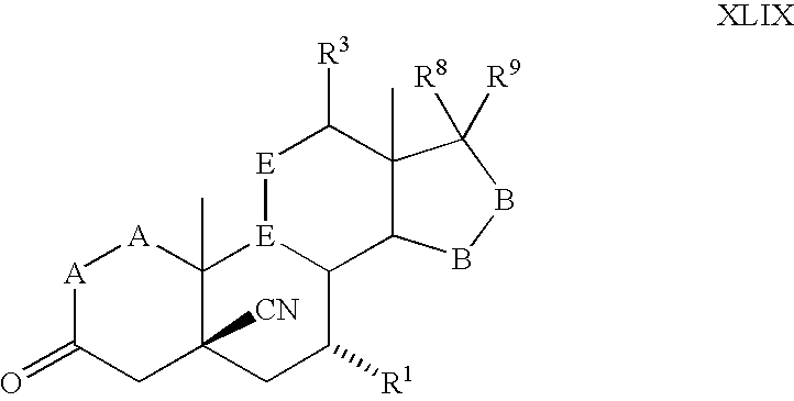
[A]1C(=O)CC2([CN])C(C)([A]1)[E]1C(C([R1])C2)C2C(C)(C([R3])[E]1)C([R8])([R9])BB2
